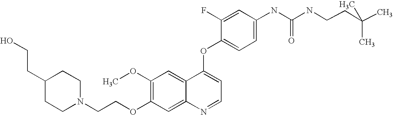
C1=C(F)C(OC2=CC=NC3=CC(OCCN4CCC(CCO)CC4)=C(OC)C=C23)=CC=C1NC(=O)NCCC(C)(C)C
